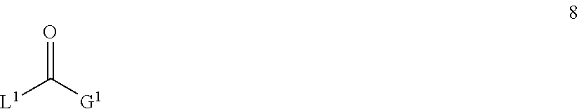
[L1]C([G1])=O
